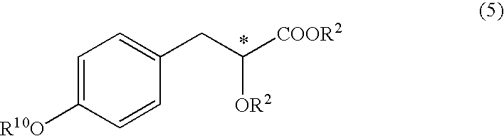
[R10O]C1=CC=C(CC([COOR2])[OR2])C=C1
